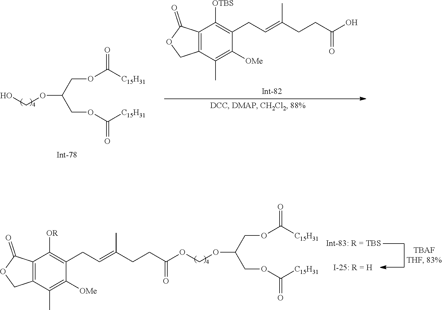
C(OC(COC(=O)[C15H31])COC(=O)[C15H31])O.C12=C(C(C)=C([OMe])C(CC=C(CCC(O)=O)C)=C1[OTBS])COC2=O.C12=C(C(C)=C([OMe])C(CC=C(CCC(=O)OCOC(COC(=O)[C15H31])COC(=O)[C15H31])C)=C1[OR])COC2=O
